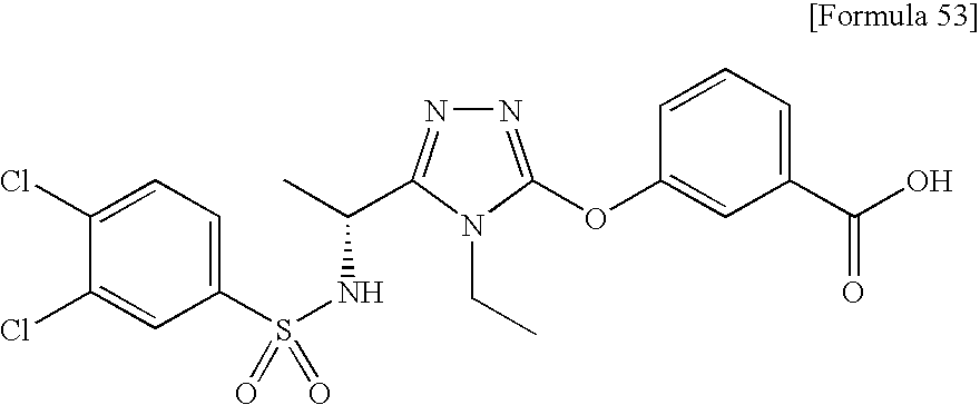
C1(S(NC(C)C2=NN=C(OC3=CC(C(O)=O)=CC=C3)N2CC)(=O)=O)=CC=C(Cl)C(Cl)=C1
